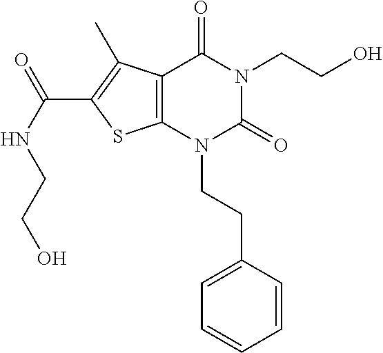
C12=C(N(CCC3=CC=CC=C3)C(=O)N(CCO)C1=O)SC(C(NCCO)=O)=C2C
